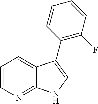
C1=CN=C2C(=C1)C(C1=C(F)C=CC=C1)=CN2
